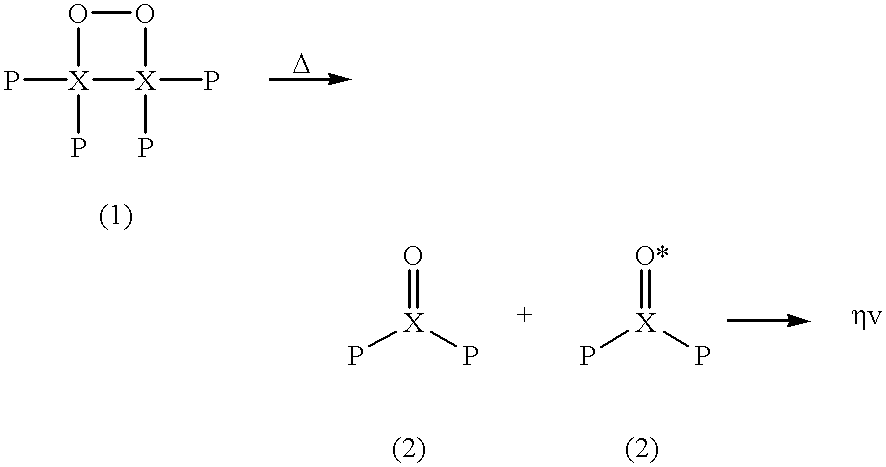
P[X]1(P)OO[X]1(P)P.O=[X](P)P.[O*]=[X](P)P
